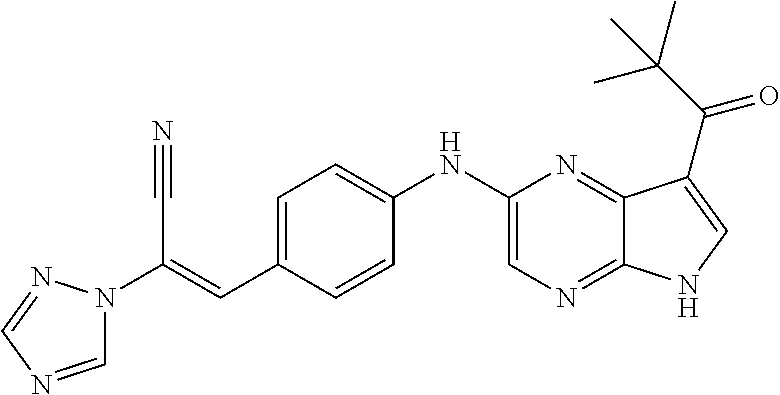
C1=NC=NN1C(=CC1=CC=C(NC2=CN=C3C(=N2)C(C(=O)C(C)(C)C)=CN3)C=C1)C#N
